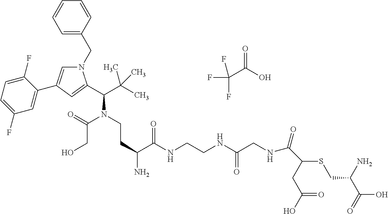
N1(CC2=CC=CC=C2)C=C(C2=CC(F)=CC=C2F)C=C1C(C(C)(C)C)N(C(CO)=O)CCC(C(=O)NCCNC(=O)CNC(=O)C(SCC(C(=O)O)N)CC(O)=O)N.C(C(=O)O)(F)(F)F
